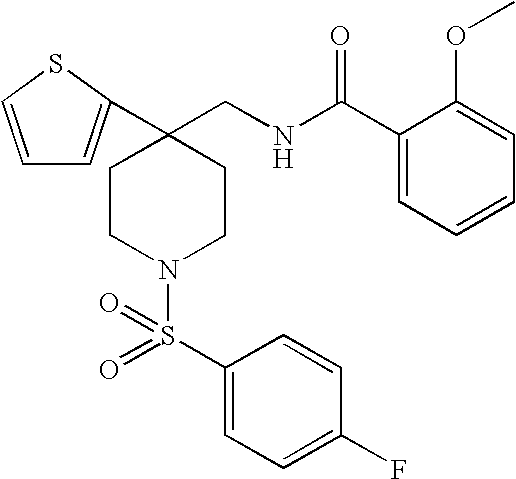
C1=CSC(C2(CNC(C3=CC=CC=C3OC)=O)CCN(S(C3=CC=C(F)C=C3)(=O)=O)CC2)=C1
